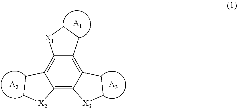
C12=C3C(=C4C(=C1CC[X2]2)[X1]CC4)CC[X3]3.[A1].[A3].[A2]
